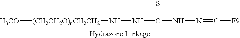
[H3CO][(CH2CH2O)nCH2CH2]NNC(=S)NN=C[F9]
